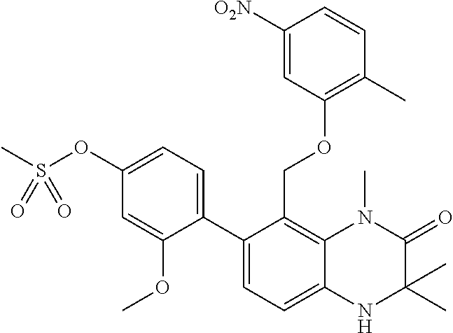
C12=C(COC3=C(C)C=CC([O2N])=C3)C(C3=CC=C(OS(C)(=O)=O)C=C3OC)=CC=C1NC(C)(C)C(=O)N2C
